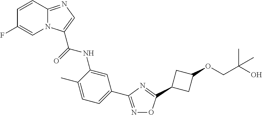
C1=C(C)C(NC(=O)C2=CN=C3N2C=C(F)C=C3)=CC(C2=NOC(C3CC(OCC(O)(C)C)C3)=N2)=C1
